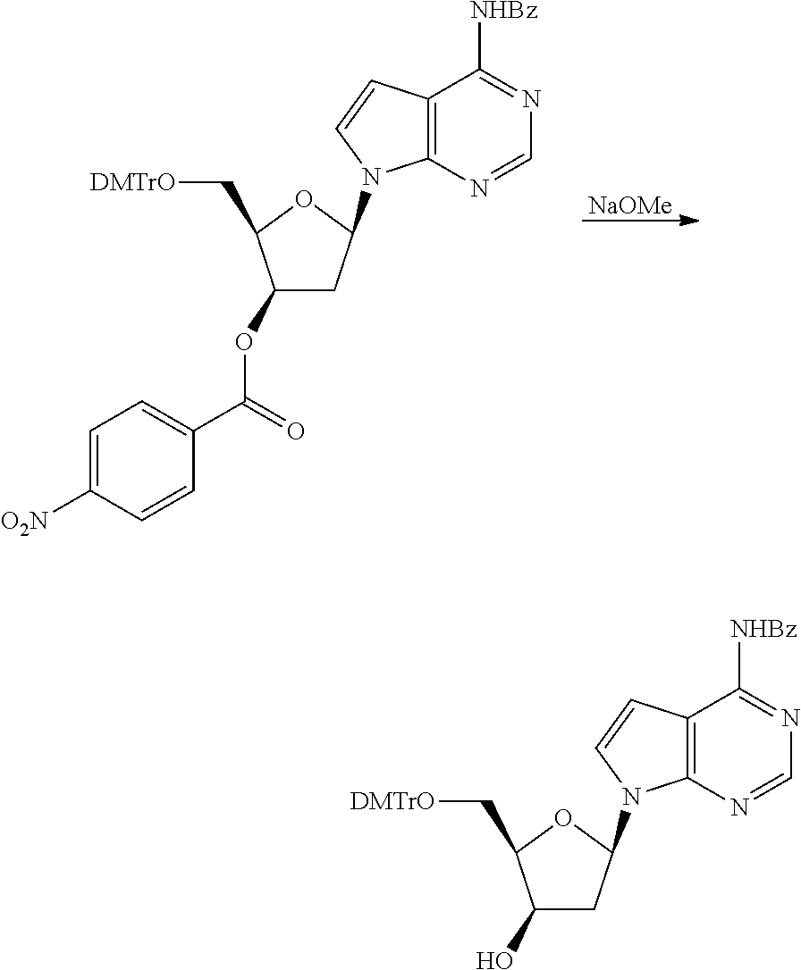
[NaOMe].C12=C(N=CN=C1[NHBz])N(C1CC(OC(C3=CC=C([O2N])C=C3)=O)C(C[DMTrO])O1)C=C2.C12=C(N=CN=C1[NHBz])N(C1CC(O)C(C[DMTrO])O1)C=C2
